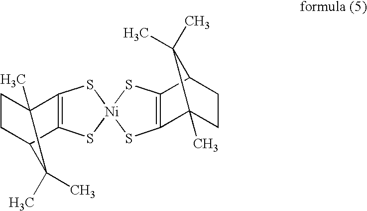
C1CC2C3=C(C1(C)C2(C)C)S[Ni]1(S3)SC2=C(C3(C)CCC2C3(C)C)S1
